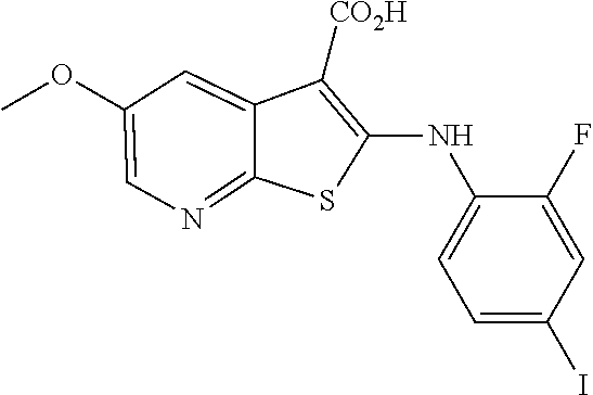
C12=CC(OC)=CN=C1SC(NC1=CC=C(I)C=C1F)=C2[CO2H]
